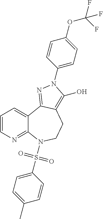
C1=CN=C2C(=C1)C1=NN(C3=CC=C(OC(F)(F)F)C=C3)C(O)=C1CCN2S(C1=CC=C(C)C=C1)(=O)=O
